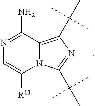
N1=C(N)C2=C(C(C)(C)C)N=C(C(C)(C)C)N2C([R11])=C1
